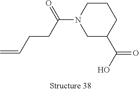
C1C(C(O)=O)CCCN1C(CCC=C)=O
